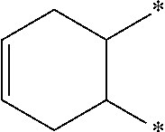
C1=CCC(*)C(*)C1
